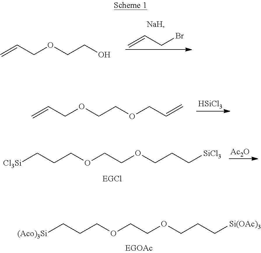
[(Aco)3Si]CCCOCCOCCC[Si(OAc)3].C=CCBr.C=CCOCCO.C=CCOCCOCC=C.[HSiCl3].[Ac2O].[Cl3Si]CCCOCCOCCC[SiCl3]
